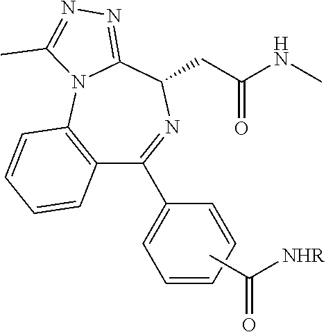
CNC(CC1N=C(C2=CC=CC=C2)C2=C(N3C1=NN=C3C)C=CC=C2)=O.CC(=O)[NHR]
